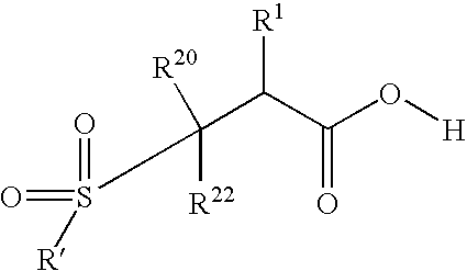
[R20]C(C(C(O[H])=O)[R1])([R22])S(=O)(=O)[R]
